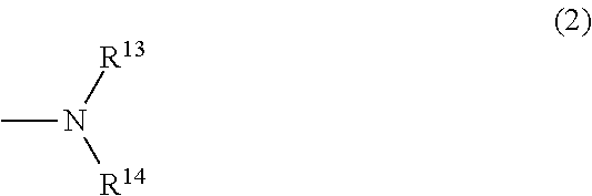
CN([R13])[R14]
